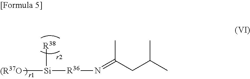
[(R37O][Si]([R36]N=C(C)CC(C)C)[R38]
